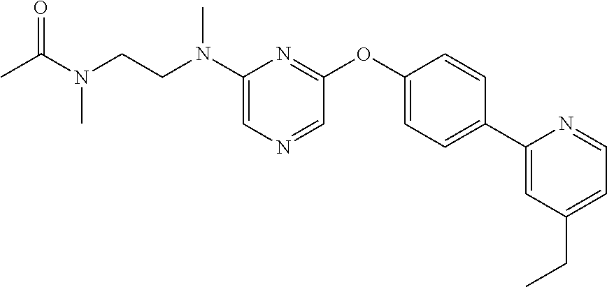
C1(N(CCN(C)C(=O)C)C)=CN=CC(OC2=CC=C(C3=CC(CC)=CC=N3)C=C2)=N1
